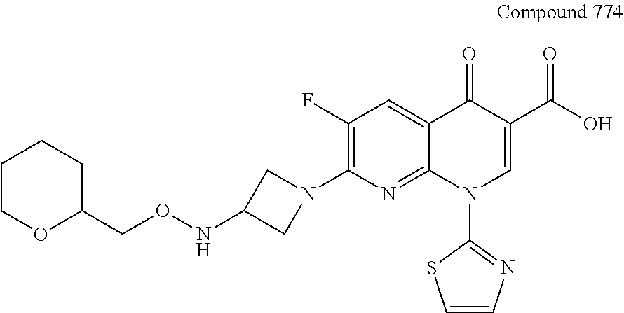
C1(F)=C(N2CC(NOCC3OCCCC3)C2)N=C2C(=C1)C(=O)C(C(O)=O)=CN2C1=NC=CS1
